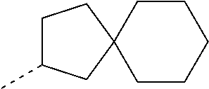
C1CC2(CCC1)CCC(C)C2
